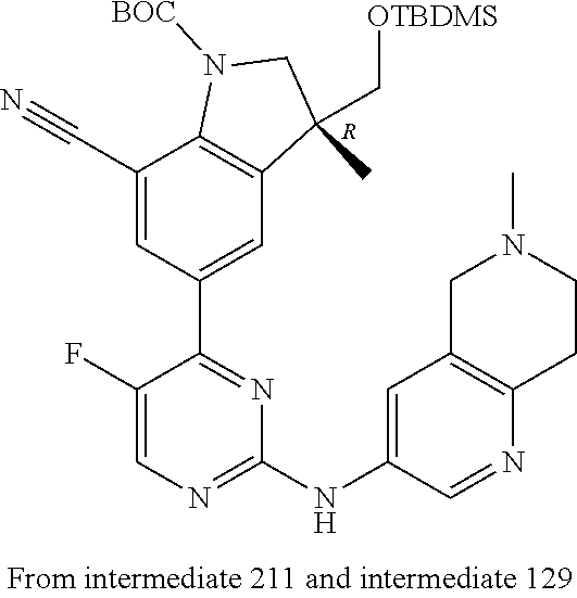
[R].C1(C#N)=CC(C2=NC(NC3=CC4=C(N=C3)CCN(C)C4)=NC=C2F)=CC2=C1N([BOC])CC2(C)C[OTBDMS]
